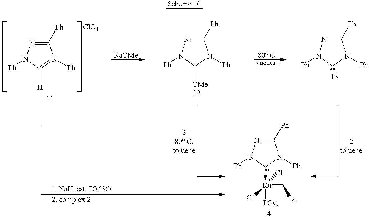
C1([Ph])=NN([Ph])C([H])=N1[Ph].C1([Ph])=NN([Ph])C([OMe])N1[Ph].C1([Ph])=NN([Ph])CN1[Ph].C1([Ph])=NN([Ph])C(->[Ru](=C[Ph])(Cl)(Cl)[PCy3])N1[Ph]
